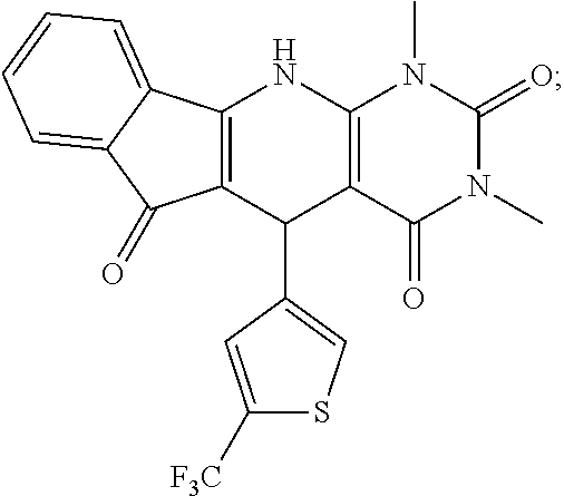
C12=C(C(C3=CSC([F3C])=C3)C3=C(N1)N(C)C(=O)N(C)C3=O)C(=O)C1=CC=CC=C21
